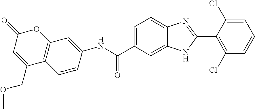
N(C(C1=CC=C2C(=C1)NC(C1=C(Cl)C=CC=C1Cl)=N2)=O)C1=CC2=C(C=C1)C(COC)=CC(=O)O2
